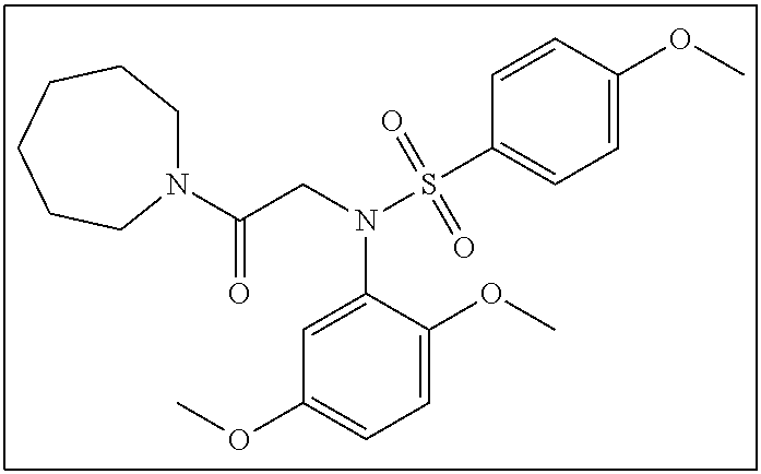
C1=C(N(CC(N2CCCCCC2)=O)S(C2=CC=C(OC)C=C2)(=O)=O)C(OC)=CC=C1OC
